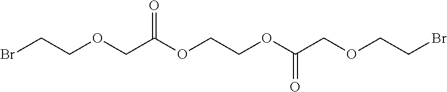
BrCCOCC(OCCOC(COCCBr)=O)=O
